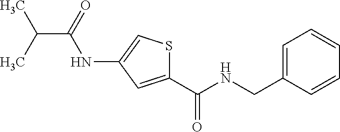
N(C1=CSC(C(NCC2=CC=CC=C2)=O)=C1)C(C(C)C)=O
